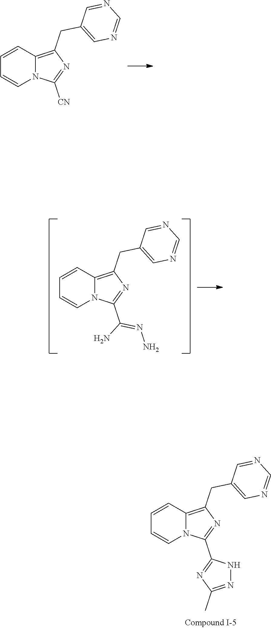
C1=CC2=C(CC3=CN=CN=C3)N=C([CN])N2C=C1.C1=CC2=C(CC3=CN=CN=C3)N=C(C(N)=NN)N2C=C1.C1=CC2=C(CC3=CN=CN=C3)N=C(C3=NC(C)=NN3)N2C=C1
